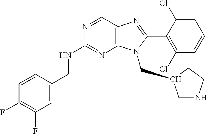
C12=C(C=NC(NCC3=CC(F)=C(F)C=C3)=N1)N=C(C1=C(Cl)C=CC=C1Cl)N2CC1CNCC1
